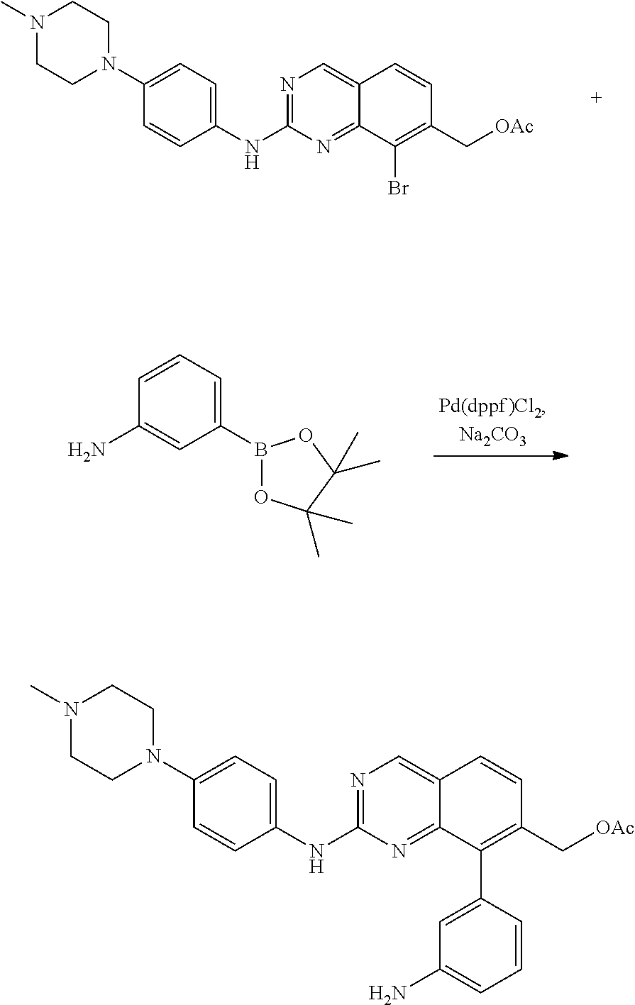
N1=C(NC2=CC=C(N3CCN(C)CC3)C=C2)N=C2C(=C1)C=CC(C[OAc])=C2Br.C1(B2OC(C)(C)C(C)(C)O2)=CC=CC(N)=C1.N1=C(NC2=CC=C(N3CCN(C)CC3)C=C2)N=C2C(=C1)C=CC(C[OAc])=C2C1=CC(N)=CC=C1
